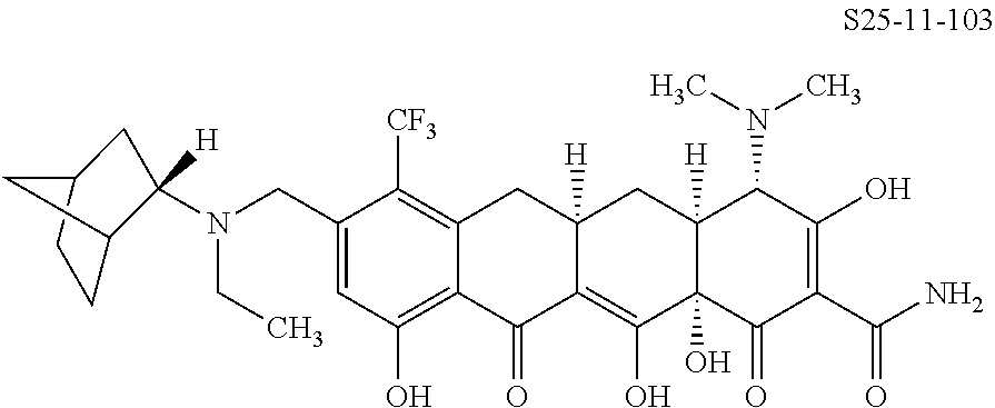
C1(CN(CC)C2([H])C3CCC(C2)C3)=CC(O)=C2C(=C1[CF3])CC1([H])C(=C(O)C3(O)C([H])(C1)C(N(C)C)C(O)=C(C(N)=O)C3=O)C2=O
